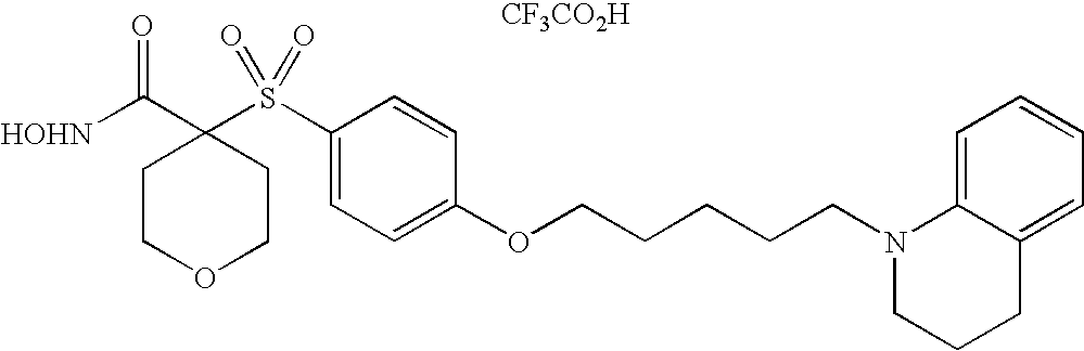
[CF3CO2H].[HOHN]C(C1(S(C2=CC=C(OCCCCCN3C4=CC=CC=C4CCC3)C=C2)(=O)=O)CCOCC1)=O
